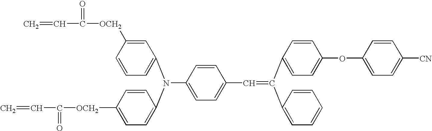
C1=CC=C(N(C2=CC=C([OCH2]C(=O)C=C)C=C2)C2=CC=C(C=C(C3=CC=C(OC4=CC=C([CN])C=C4)C=C3)C3=CC=CC=C3)C=C2)C=C1[OCH2]C(=O)C=C
